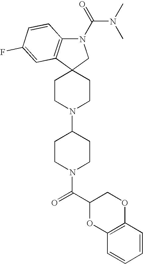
C1CN(C2CCN(C(=O)C3OC4=C(OC3)C=CC=C4)CC2)CCC12CN(C(=O)N(C)C)C1=C2C=C(F)C=C1
